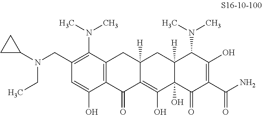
C1(CN(C2CC2)CC)=C(N(C)C)C2=C(C(O)=C1)C(=O)C1=C(O)C3(O)C([H])(CC1([H])C2)C(N(C)C)C(O)=C(C(N)=O)C3=O
